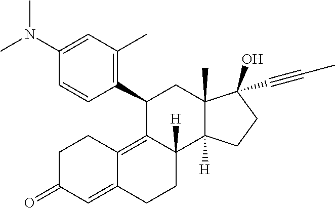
C1(N(C)C)=CC(C)=C(C2C3=C4C(=CC(=O)CC4)CCC3([H])C3([H])C(C)(C2)C(O)(C#CC)CC3)C=C1
